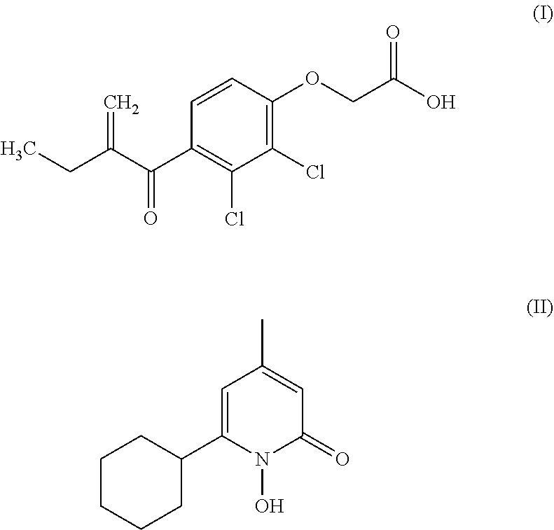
C1CCCC(C2=CC(C)=CC(=O)N2O)C1.C1=CC(OCC(O)=O)=C(Cl)C(Cl)=C1C(C(CC)=C)=O
